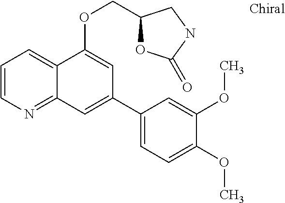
C1=CN=C2C(=C1)C(OCC1OC(=O)NC1)=CC(C1=CC=C(OC)C(OC)=C1)=C2
